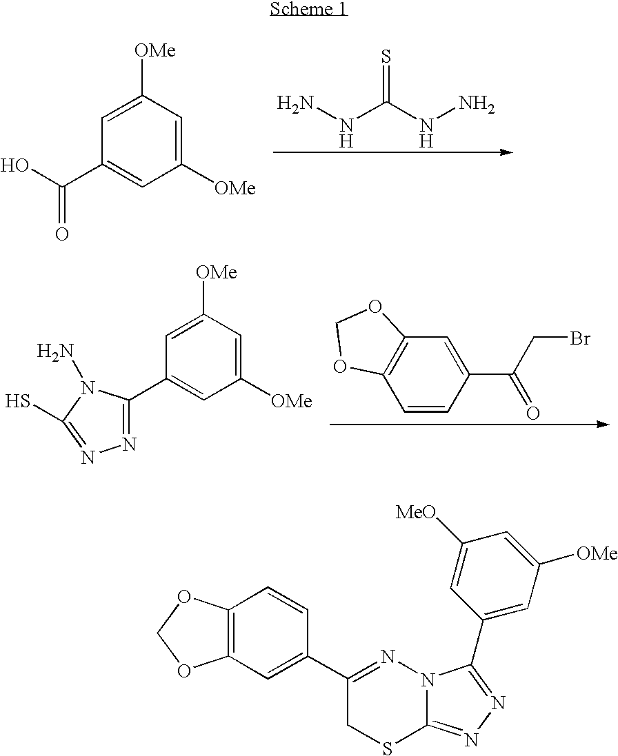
NNC(NN)=S.C1([OMe])=CC(C(O)=O)=CC([OMe])=C1.C12=C(C=CC(C(CBr)=O)=C1)OCO2.C1([OMe])=CC(C2=NN=C(S)N2N)=CC([OMe])=C1.C12=C(C=C(C3=NN4C(=NN=C4C4=CC([OMe])=CC([MeO])=C4)SC3)C=C1)OCO2
